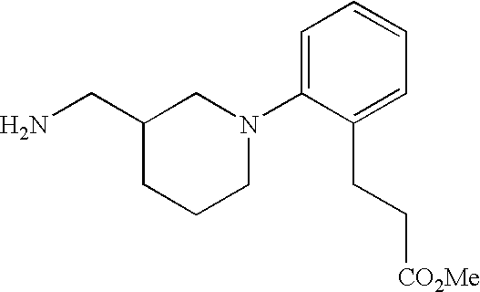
NCC1CCCN(C2=CC=CC=C2CC[CO2Me])C1
